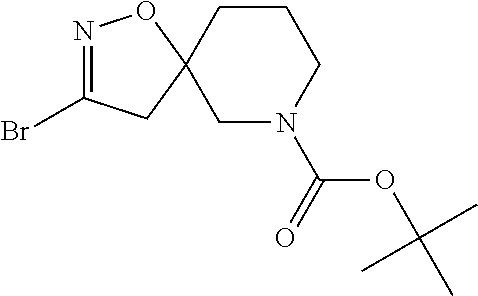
N1=C(Br)CC2(O1)CN(C(=O)OC(C)(C)C)CCC2
